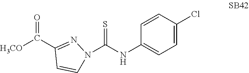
C1=CC(Cl)=CC=C1NC(=S)N1C=CC(C([H3CO])=O)=N1
